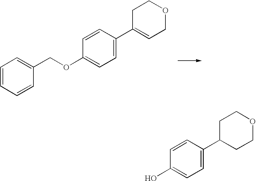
C1=CC=CC(COC2=CC=C(C3=CCOCC3)C=C2)=C1.OC1=CC=C(C2CCOCC2)C=C1
